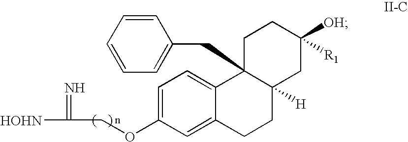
C1=C(OCC([HOHN])=N)C=C2C(=C1)C1(CC3=CC=CC=C3)C([H])(CC2)CC([OH])([R1])CC1
